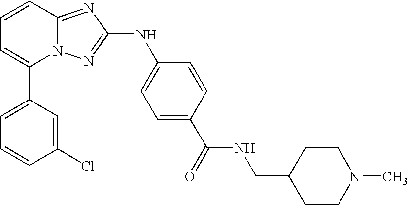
C1(C2=CC=CC3=NC(NC4=CC=C(C(NCC5CCN(C)CC5)=O)C=C4)=NN23)=CC=CC(Cl)=C1
